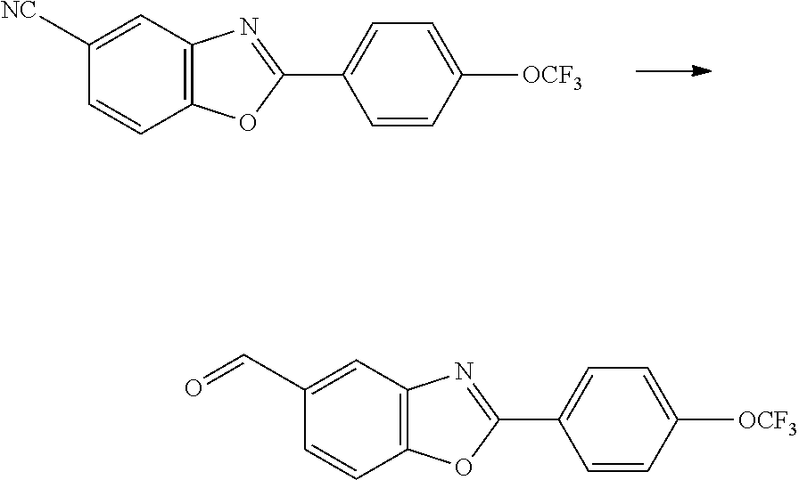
C1=C(C2=NC3=C(O2)C=CC([NC])=C3)C=CC([OCF3])=C1.C1=C(C2=NC3=C(O2)C=CC(C=O)=C3)C=CC([OCF3])=C1
